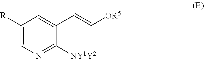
C1([R])=CN=C([NY1Y2])C(C=C[OR5])=C1
